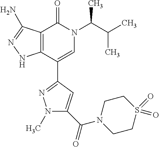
C12=C(C(C3=NN(C)C(C(=O)N4CCS(=O)(=O)CC4)=C3)=CN(C(C(C)C)C)C1=O)NN=C2N
